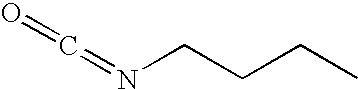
C(CN=C=O)CC
